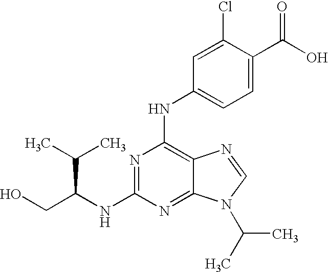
N1=C(NC(CO)C(C)C)N=C2C(=C1NC1=CC=C(C(O)=O)C(Cl)=C1)N=CN2C(C)C
